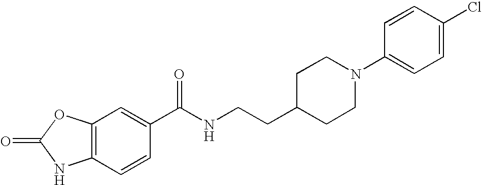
C1=CC2=C(C=C1C(NCCC1CCN(C3=CC=C(Cl)C=C3)CC1)=O)OC(=O)N2
